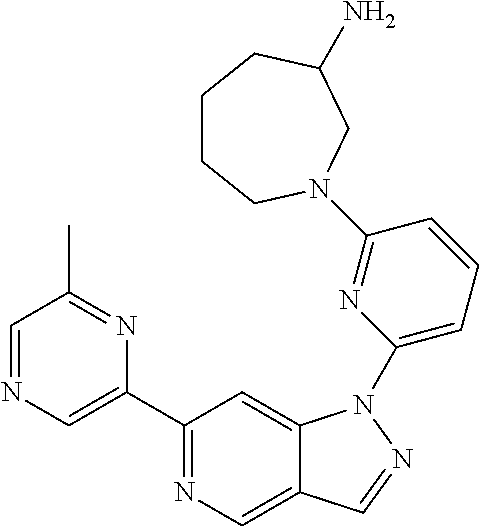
C1(C2=CN=CC(C)=N2)=NC=C2C(=C1)N(C1=CC=CC(N3CCCCC(N)C3)=N1)N=C2
